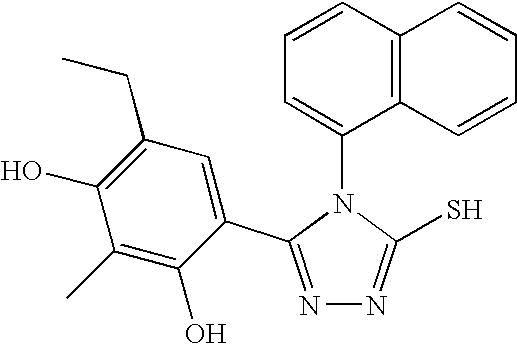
N1=C(C2=CC(CC)=C(O)C(C)=C2O)N(C2=CC=CC3=C2C=CC=C3)C(S)=N1
